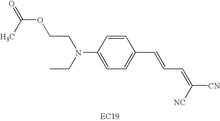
C1(N(CCOC(C)=O)CC)=CC=C(C=CC=C([NC])[CN])C=C1.[EC19]
